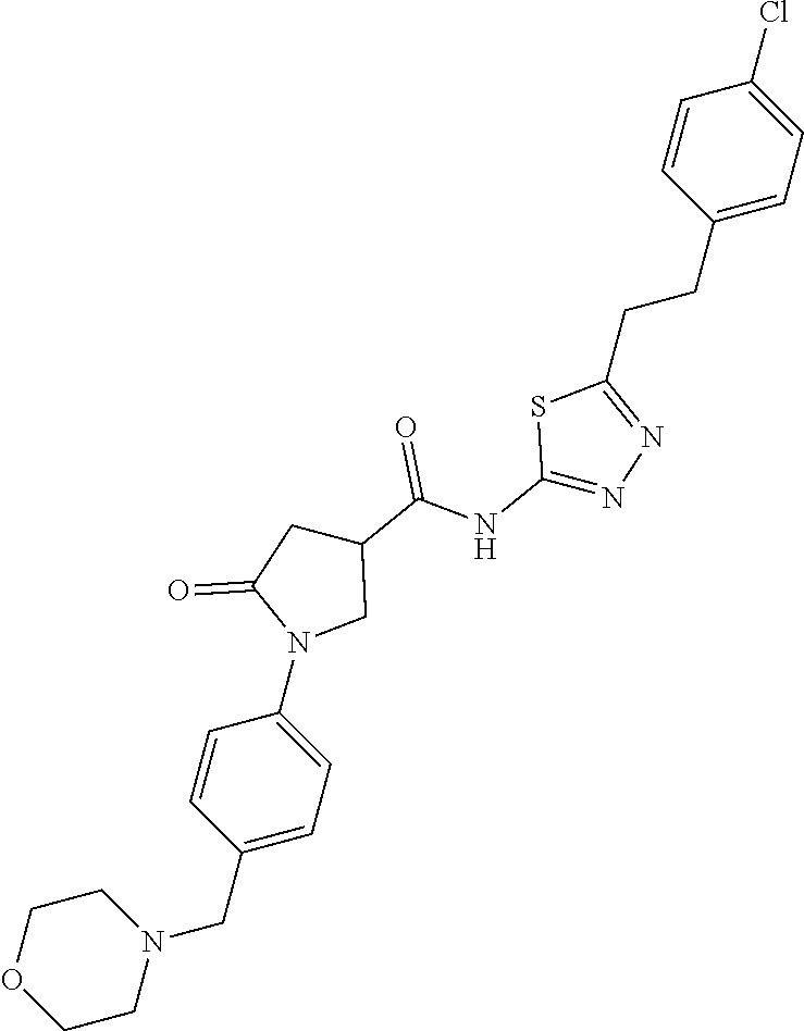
C1=CC(CCC2=NN=C(NC(C3CC(=O)N(C4=CC=C(CN5CCOCC5)C=C4)C3)=O)S2)=CC=C1Cl
